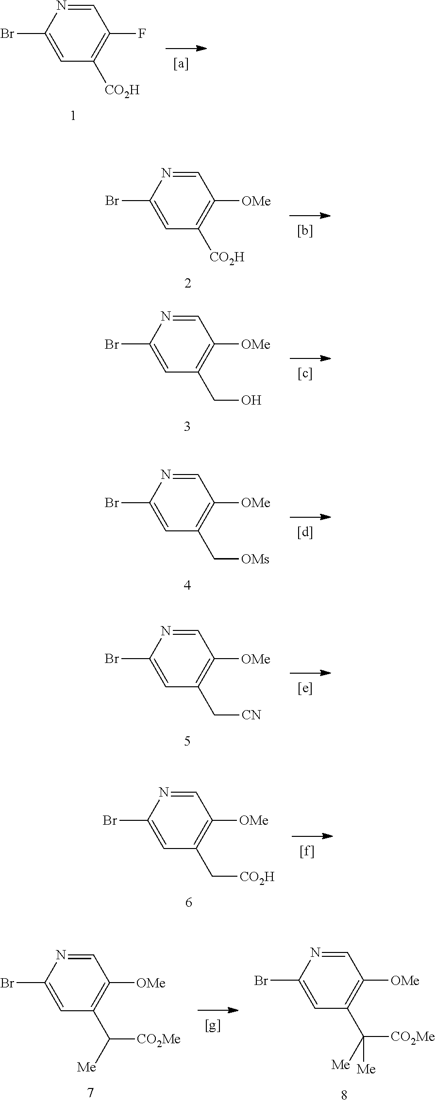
C1=NC(Br)=CC([CO2H])=C1[OMe].C1=NC(Br)=CC(CO)=C1[OMe].C1=NC(Br)=CC(C[OMs])=C1[OMe].C1=NC(Br)=CC(C[CN])=C1[OMe].C1=NC(Br)=CC(C[CO2H])=C1[OMe].C1=NC(Br)=CC(C([CO2Me])[Me])=C1[OMe].C1=NC(Br)=CC(C([CO2Me])([Me])[Me])=C1[OMe].C1=NC(Br)=CC([CO2H])=C1F
